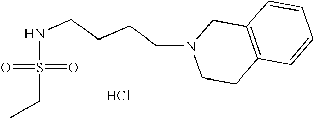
Cl.C(S(=O)(=O)NCCCCN1CCC2=C(C1)C=CC=C2)C
